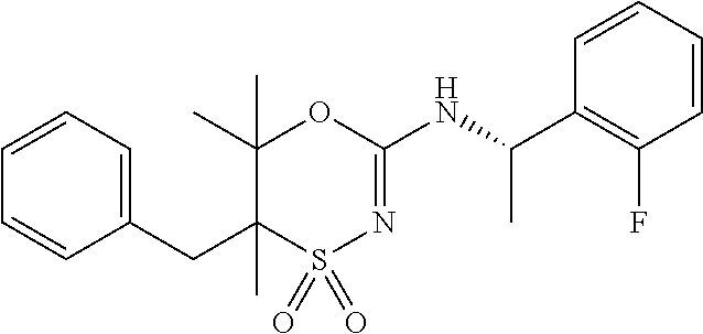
C1=CC=CC(CC2(C)C(C)(C)OC(NC(C3=C(F)C=CC=C3)C)=NS2(=O)=O)=C1
